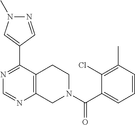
N1=C(C2=CN(C)N=C2)C2=C(N=C1)CN(C(C1=CC=CC(C)=C1Cl)=O)CC2
